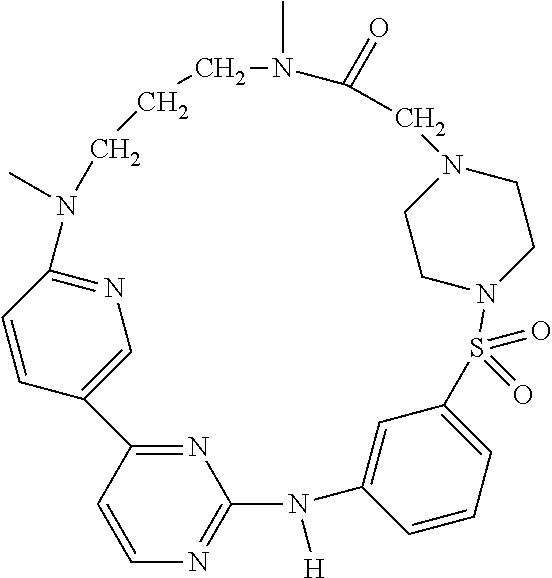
N1=C2C=CN=C1N([H])C1=CC(=CC=C1)S(=O)(=O)N1CCN(CC1)CC(=O)N(C)CCCN(C)C1=NC=C2C=C1
